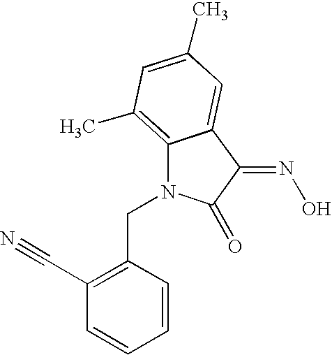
C1(CN2C3=C(C)C=C(C)C=C3C(=NO)C2=O)=C(C#N)C=CC=C1
